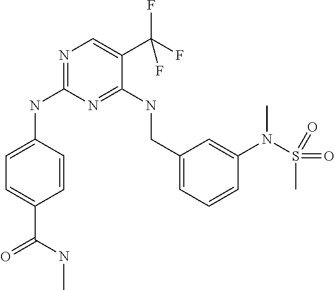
C1=CC(NC2=NC=C(C(F)(F)F)C(NCC3=CC=CC(N(S(C)(=O)=O)C)=C3)=N2)=CC=C1C(NC)=O
